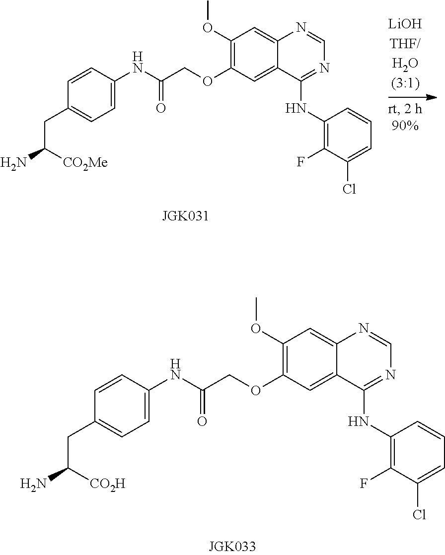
C12=CC(OCC(NC3=CC=C(CC(N)[CO2Me])C=C3)=O)=C(OC)C=C1N=CN=C2NC1=C(F)C(Cl)=CC=C1.C12=CC(OCC(NC3=CC=C(CC(N)[CO2H])C=C3)=O)=C(OC)C=C1N=CN=C2NC1=C(F)C(Cl)=CC=C1
